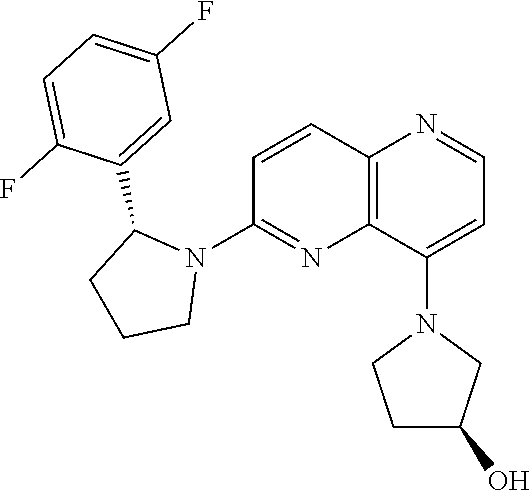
C1=C(C2CCCN2C2=NC3=C(C=C2)N=CC=C3N2CCC(O)C2)C(F)=CC=C1F
